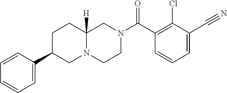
C1=C(C#N)C(Cl)=C(C(N2CCN3C([H])(C2)CCC(C2=CC=CC=C2)C3)=O)C=C1
